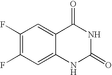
C12=CC(F)=C(F)C=C1C(=O)NC(=O)N2
